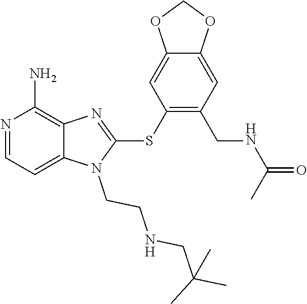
C12=CC=NC(N)=C1N=C(SC1=C(CNC(=O)C)C=C3C(=C1)OCO3)N2CCNCC(C)(C)C
